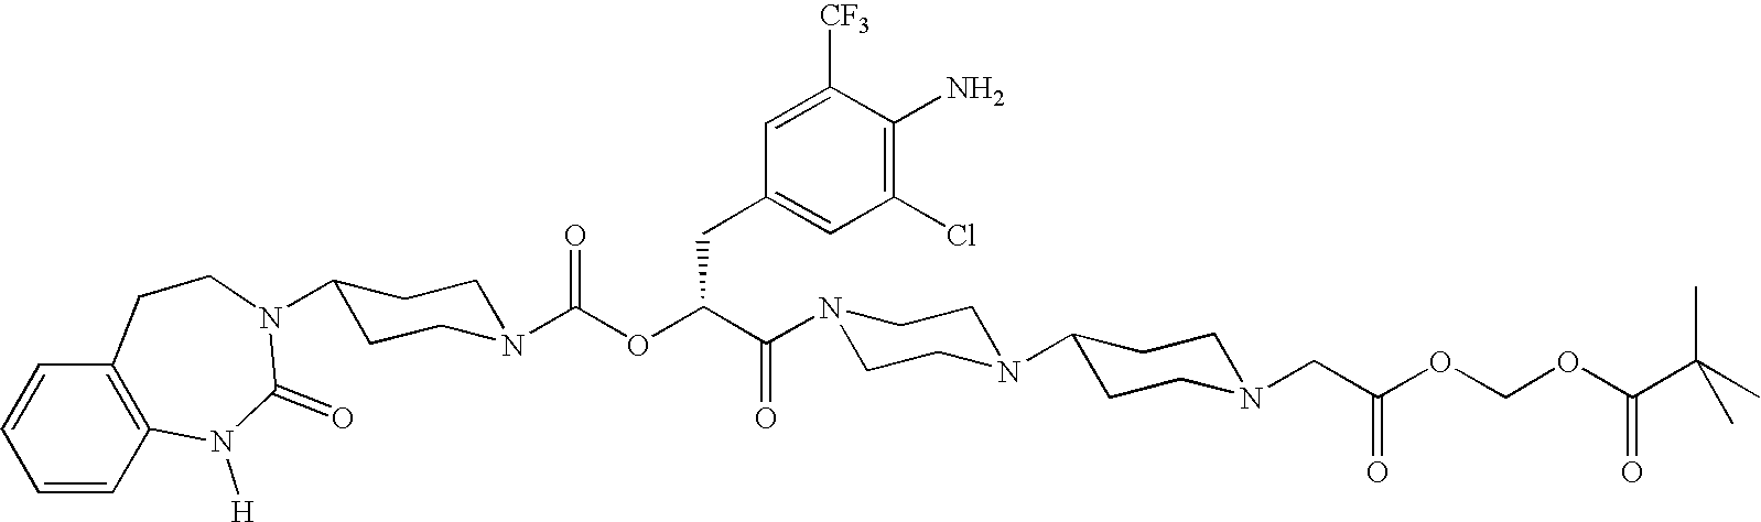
C1=CC2=C(C=C1)CCN(C1CCN(C(OC(C(N3CCN(C4CCN(CC(OCOC(C(C)(C)C)=O)=O)CC4)CC3)=O)CC3=CC(Cl)=C(N)C([CF3])=C3)=O)CC1)C(=O)N2[H]
